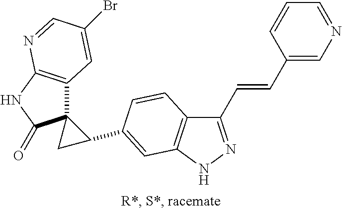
C1(C=CC2=CN=CC=C2)=NNC2=C1C=CC(C1C3(C1)C1=C(NC3=O)N=CC(Br)=C1)=C2
